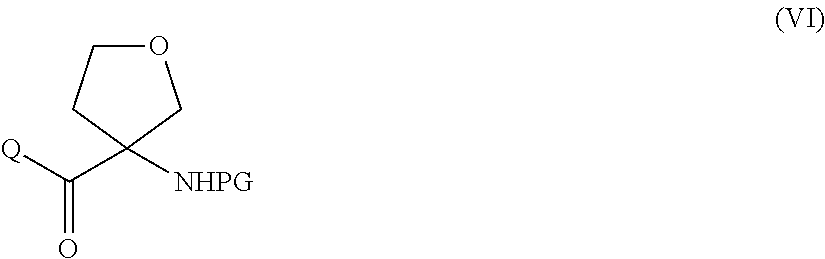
[Q]C(C1([NHPG])COCC1)=O
